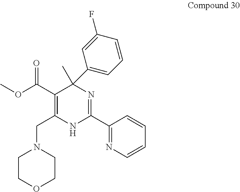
CC1(C2=CC=CC(F)=C2)C(C(OC)=O)=C(CN2CCOCC2)NC(C2=NC=CC=C2)=N1
